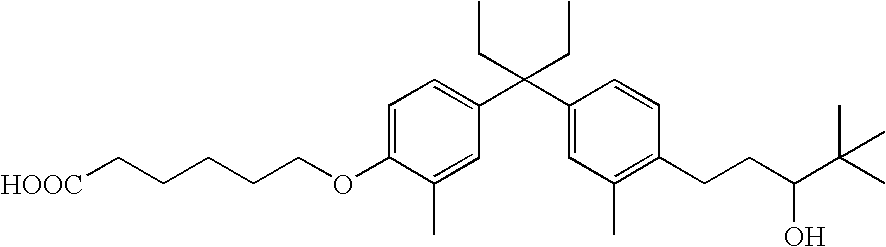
C1=C(OCCCCC[HOOC])C(C)=CC(C(C2=CC(C)=C(CCC(O)C(C)(C)C)C=C2)(CC)CC)=C1
